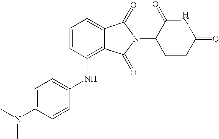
C1(NC2=C3C(=CC=C2)C(=O)N(C2CCC(=O)NC2=O)C3=O)=CC=C(N(C)C)C=C1
